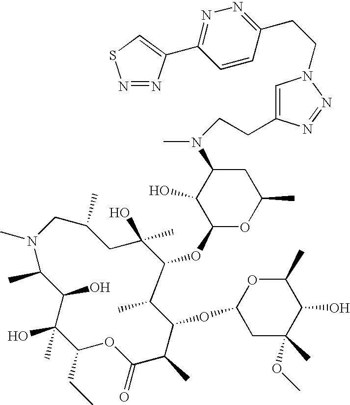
N1(C)CC(C)CC(O)(C)C(OC2OC(C)CC(N(C)CCC3=CN(CCC4=NN=C(C5=CSN=N5)C=C4)N=N3)C2O)C(C)C(OC2CC(C)(OC)C(O)C(C)O2)C(C)C(=O)OC(CC)C(O)(C)C(O)C1C
